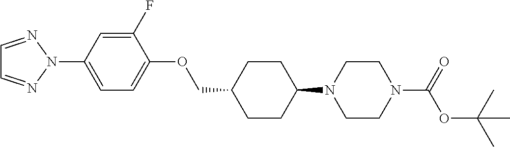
C1CC(N2CCN(C(OC(C)(C)C)=O)CC2)CCC1COC1=CC=C(N2N=CC=N2)C=C1F
